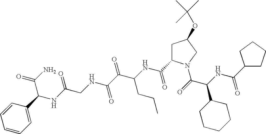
C(NC(C(=O)N1CC(OC(C)(C)C)CC1C(NC(C(C(NCC(NC(C(N)=O)C1=CC=CC=C1)=O)=O)=O)CCC)=O)C1CCCCC1)(=O)C1CCCC1
